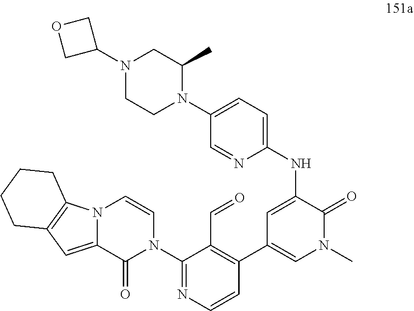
N12C3=C(C=C1C(=O)N(C1=NC=CC(C4=CN(C)C(=O)C(NC5=CC=C(N6CCN(C7COC7)CC6C)C=N5)=C4)=C1C=O)C=C2)CCCC3
